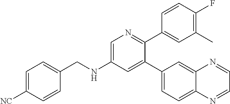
C1=C([NC])C=CC(CNC2=CN=C(C3=CC(C)=C(F)C=C3)C(C3=CC=C4C(=C3)N=CC=N4)=C2)=C1
